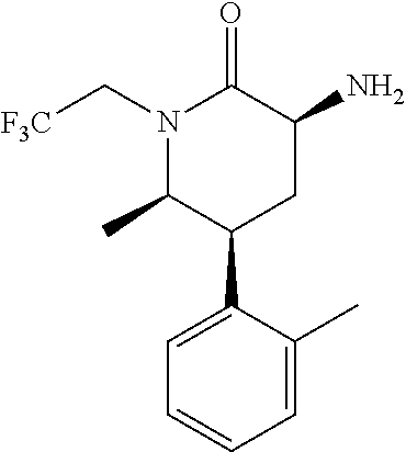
N1(C[F3C])C(C)C(C2=CC=CC=C2C)CC(N)C1=O
